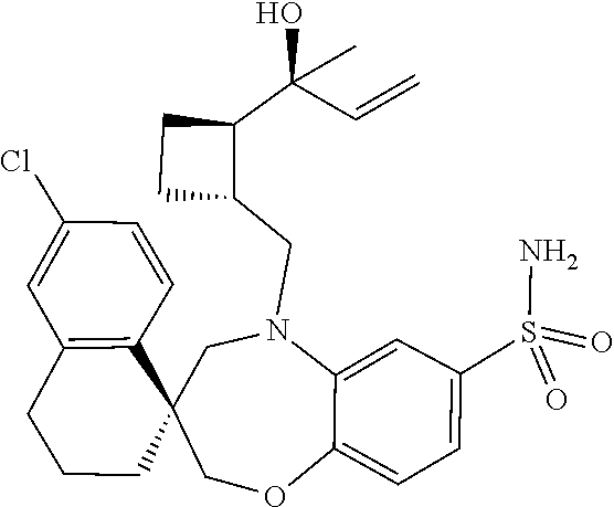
C12=CC=C(S(=O)(N)=O)C=C1N(CC1C(C(O)(C)C=C)CC1)CC1(C3=C(C=C(Cl)C=C3)CCC1)CO2
